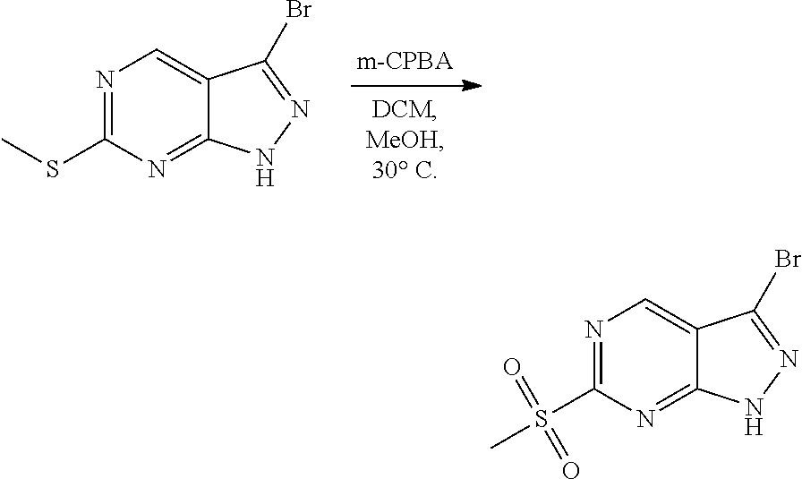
N1=C(SC)N=C2C(=C1)C(Br)=NN2.N1=C(S(C)(=O)=O)N=C2C(=C1)C(Br)=NN2
